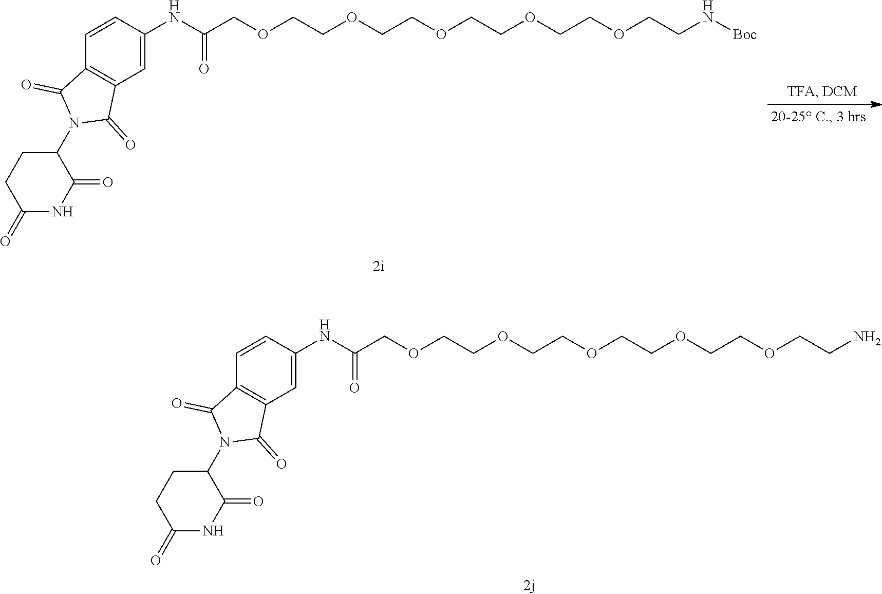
O(CCOCCOCCOCCOCCN)CC(NC1=CC2=C(C=C1)C(=O)N(C1CCC(=O)NC1=O)C2=O)=O.O(CCOCCOCCOCCOCCN[Boc])CC(NC1=CC2=C(C=C1)C(=O)N(C1CCC(=O)NC1=O)C2=O)=O
